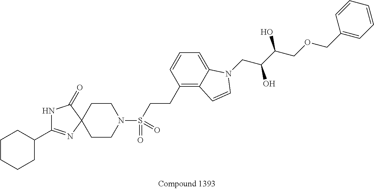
C1CCCC(C2=NC3(C(=O)N2)CCN(S(=O)(=O)CCC2=C4C(=CC=C2)N(CC(C(COCC2=CC=CC=C2)O)O)C=C4)CC3)C1
